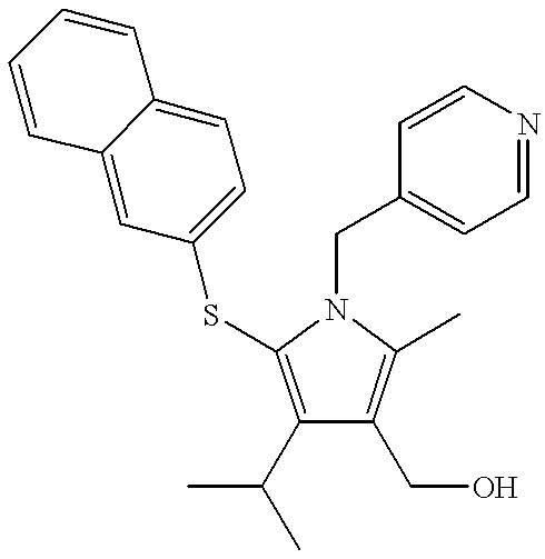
C1(C(C)C)=C(SC2=CC=C3C(=C2)C=CC=C3)N(CC2=CC=NC=C2)C(C)=C1CO
